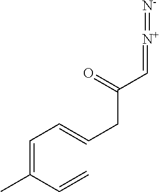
C(=C(C=C)C)C=CCC(C=[N+]=[N-])=O
